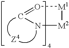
[M2]1[M1]O=CN1
